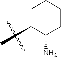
C1(C)C(N)CCCC1
